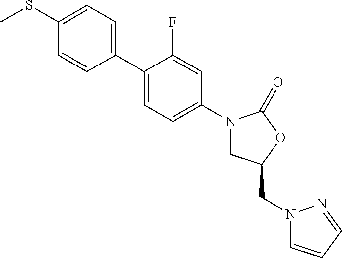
C1(SC)=CC=C(C2=CC=C(N3CC(CN4C=CC=N4)OC3=O)C=C2F)C=C1
